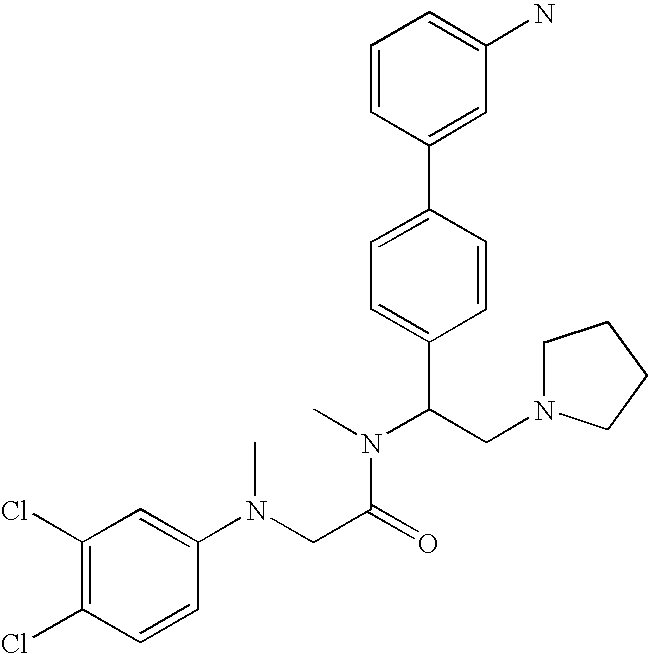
C1=CC(C2=CC=C(C(CN3CCCC3)N(C)C(CN(C3=CC(Cl)=C(Cl)C=C3)C)=O)C=C2)=CC(N)=C1
